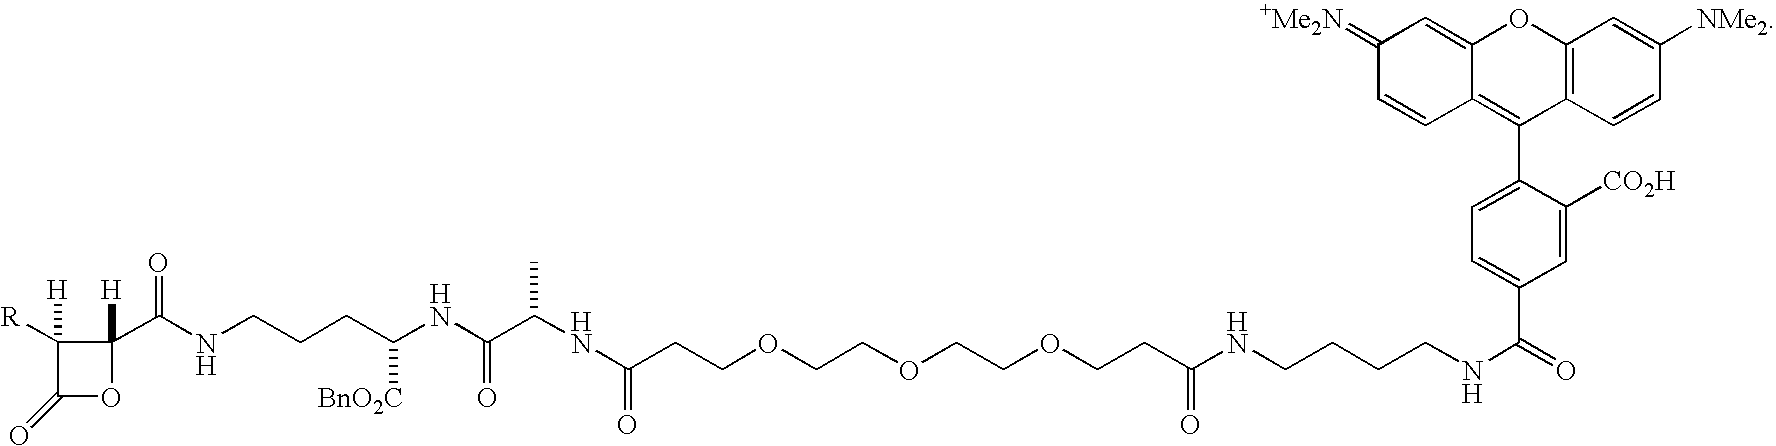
C1([H])([R])C(=O)OC1([H])C(NCCCC(NC(C(NC(CCOCCOCCOCCC(NCCCCNC(=O)C1=CC=C(C2=C3C(=CC(=[+Me2N])C=C3)OC3=C2C=CC([NMe2])=C3)C([CO2H])=C1)=O)=O)C)=O)[BnO2C])=O
